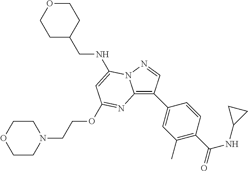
C1OCCC(CNC2=CC(OCCN3CCOCC3)=NC3=C(C4=CC(C)=C(C(=O)NC5CC5)C=C4)C=NN32)C1
